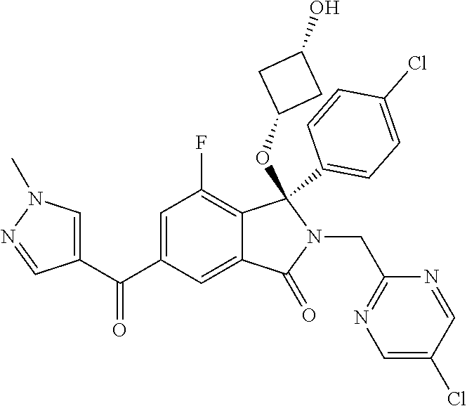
C1=C(C(=O)C2=CN(C)N=C2)C=C2C(=C1F)C(C1=CC=C(Cl)C=C1)(OC1CC(O)C1)N(CC1=NC=C(Cl)C=N1)C2=O
